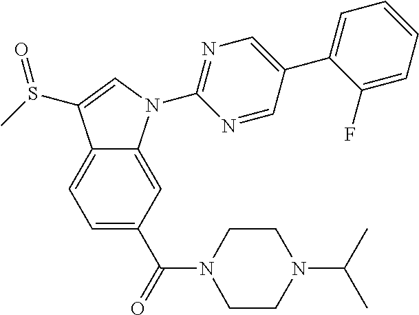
C12=CC=C(C(=O)N3CCN(C(C)C)CC3)C=C1N(C1=NC=C(C3=CC=CC=C3F)C=N1)C=C2S(C)=O
